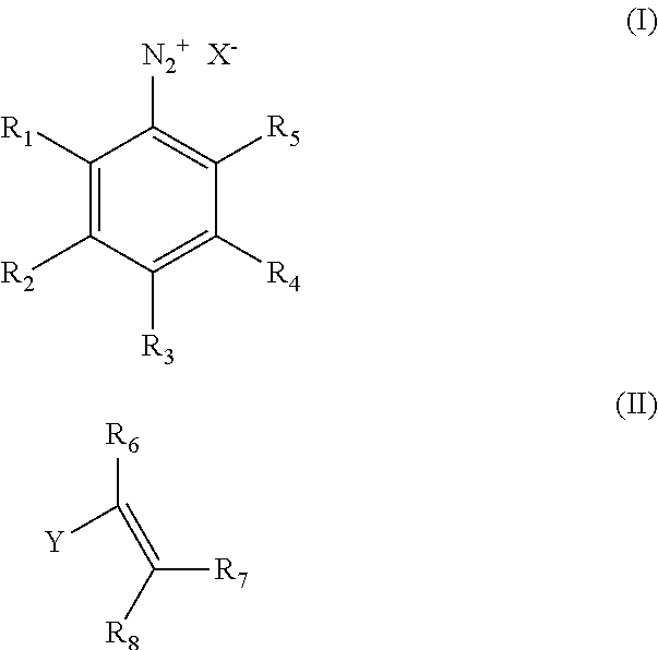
C1([R1])=C([R2])C([R3])=C([R4])C([R5])=C1[N2+].[X-].[R6]C([Y])=C([R7])[R8]
